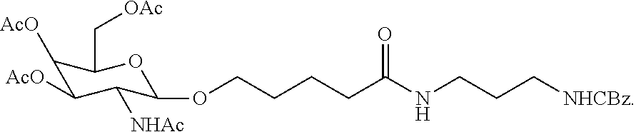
O=C(NCCC[NHCBz])CCCCOC1C([NHAc])C([AcO])C([AcO])C(C[OAc])O1
